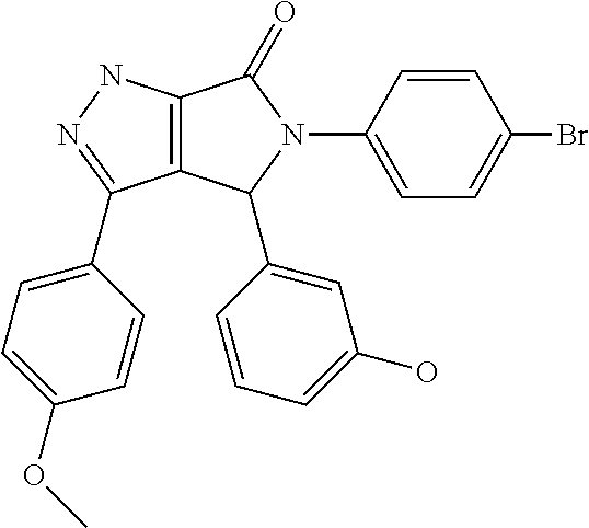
C12=C(NN=C1C1=CC=C(OC)C=C1)C(=O)N(C1=CC=C(Br)C=C1)C2C1=CC(O)=CC=C1
